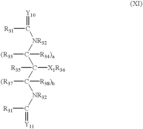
[Y10]=C([R31])[NR32]C(C(C([NR32]C(=[Y11])[R31])([R38)b])[(R37])([X1R36])[R35])([(R33])[R34)a]
